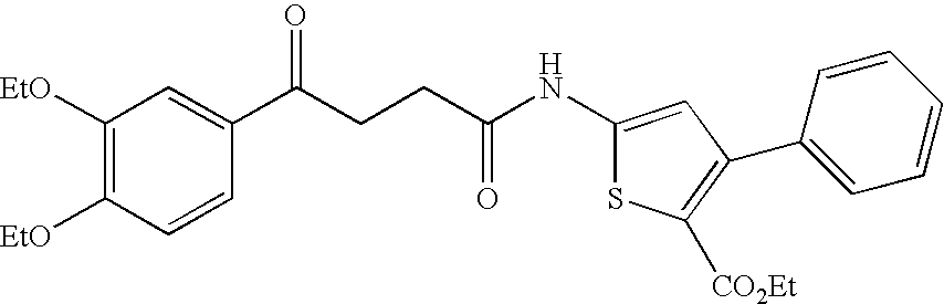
C1([EtO])=C([EtO])C=CC(C(CCC(NC2=CC(C3=CC=CC=C3)=C([CO2Et])S2)=O)=O)=C1
